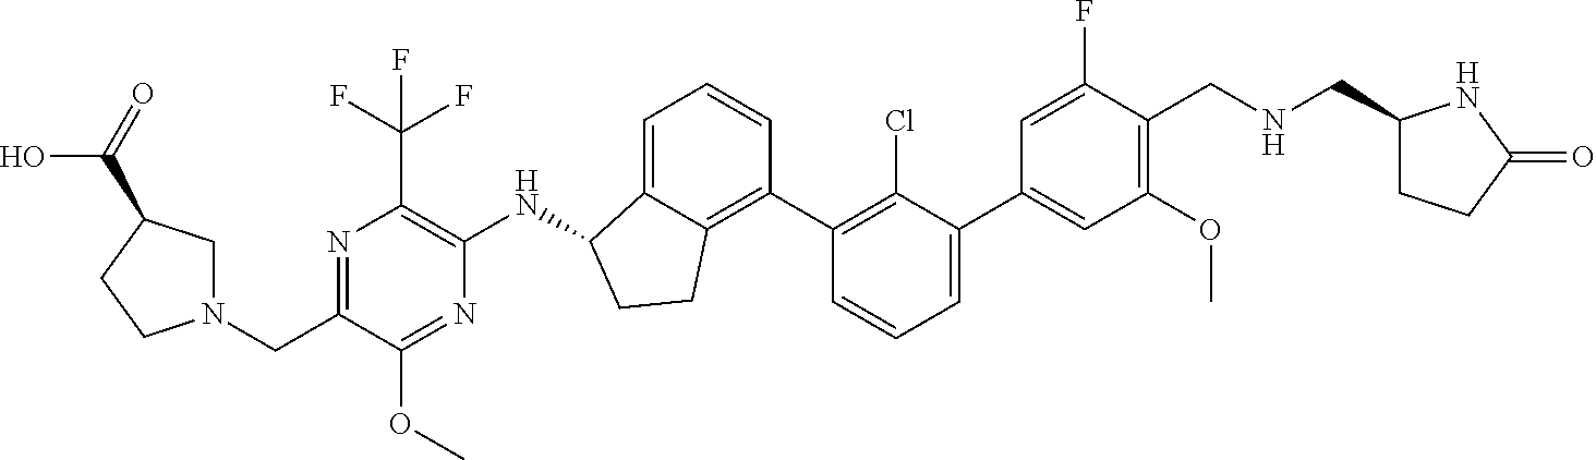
C1(C2=CC=CC(C3=C4C(=CC=C3)C(NC3=C(C(F)(F)F)N=C(CN5CC(C(=O)O)CC5)C(OC)=N3)CC4)=C2Cl)=CC(OC)=C(CNCC2CCC(=O)N2)C(F)=C1
